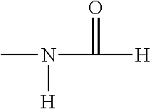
CN(C([H])=O)[H]
